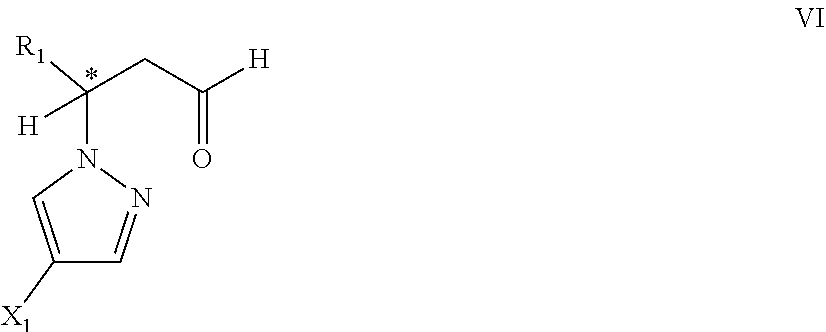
N1(C([R1])(CC([H])=O)[H])C=C([X1])C=N1
